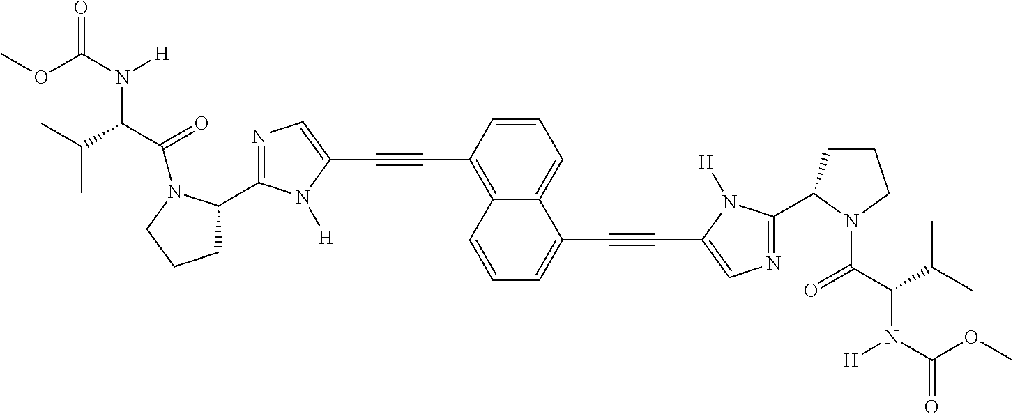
COC(N([H])C(C(C)C)C(=O)N1C(C2=NC=C(C#CC3=C4C(=CC=C3)C(C#CC3=CN=C(C5CCCN5C(=O)C(N([H])C(=O)OC)C(C)C)N3[H])=CC=C4)N2[H])CCC1)=O
